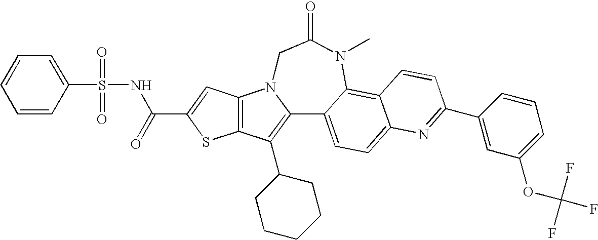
C12=C(C=C(C(NS(C3=CC=CC=C3)(=O)=O)=O)S1)N1C(=C2C2CCCCC2)C2=CC=C3C(=C2N(C)C(=O)C1)C=CC(C1=CC(OC(F)(F)F)=CC=C1)=N3
